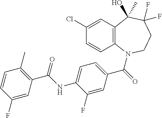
C1(Cl)=CC2=C(C=C1)N(C(=O)C1=CC=C(NC(C3=C(C)C=CC(F)=C3)=O)C(F)=C1)CCC(F)(F)C2(O)C
